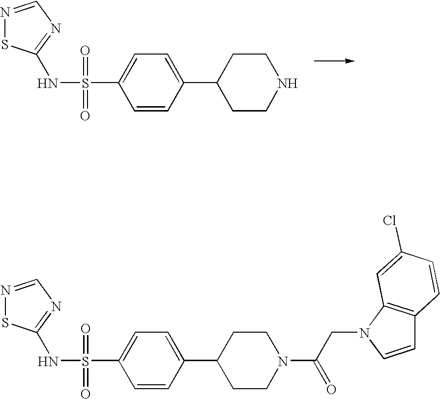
C1CNCCC1C1=CC=C(S(=O)(=O)NC2=NC=NS2)C=C1.C1CN(C(CN2C=CC3=C2C=C(Cl)C=C3)=O)CCC1C1=CC=C(S(=O)(=O)NC2=NC=NS2)C=C1
